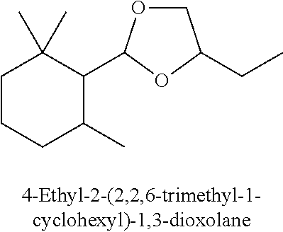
C1CCC(C)C(C2OCC(CC)O2)C1(C)C
